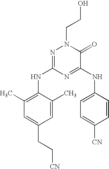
N1=C(NC2=C(C)C=C(CC[CN])C=C2C)N=C(NC2=CC=C([CN])C=C2)C(=O)N1CCO
